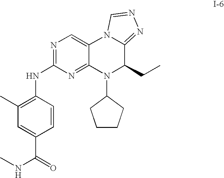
C1(C)=C(NC2=NC=C3C(=N2)N(C2CCCC2)C(CC)C2=NN=CN32)C=CC(C(=O)NC)=C1
